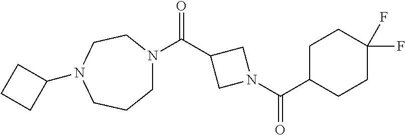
C1N(C(C2CN(C(C3CCC(F)(F)CC3)=O)C2)=O)CCN(C2CCC2)CC1
